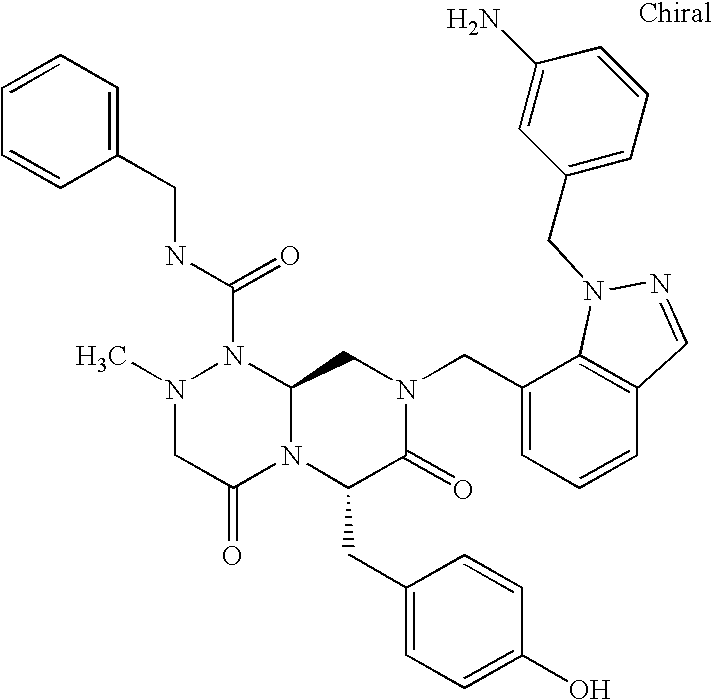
N(C(N1N(C)CC(=O)N2C1CN(CC1=CC=CC3=C1N(CC1=CC=CC(N)=C1)N=C3)C(=O)C2CC1=CC=C(O)C=C1)=O)CC1=CC=CC=C1
